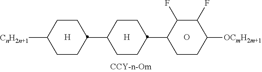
[H].O.[H].C1CC(C2C(F)C(F)C([OCmH2m+1])CC2)CCC1C1CCC([CnH2n+1])CC1
